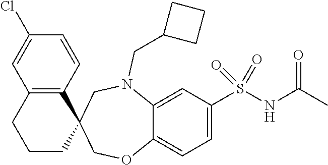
C1CC2(C3=C(C1)C=C(Cl)C=C3)COC1=CC=C(S(NC(C)=O)(=O)=O)C=C1N(CC1CCC1)C2
